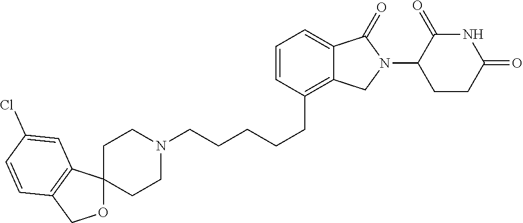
C1N(CCCCCC2=C3C(=CC=C2)C(=O)N(C2C(=O)NC(=O)CC2)C3)CCC2(C1)OCC1=C2C=C(Cl)C=C1
